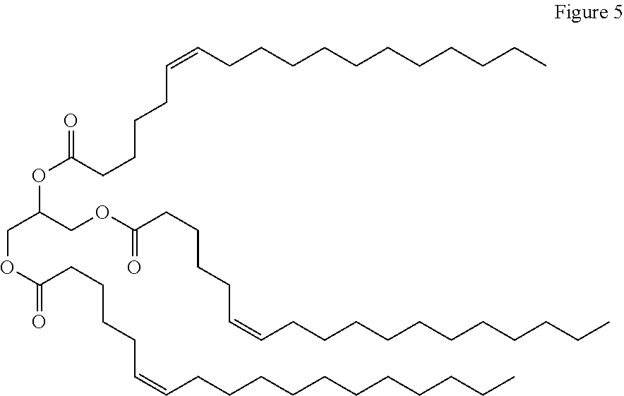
C(OC(CCCCC=CCCCCCCCCCCC)=O)C(COC(CCCCC=CCCCCCCCCCCC)=O)OC(CCCCC=CCCCCCCCCCCC)=O
